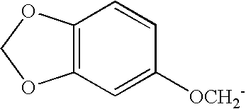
C12=C(C=C([OCH2-])C=C1)OCO2
